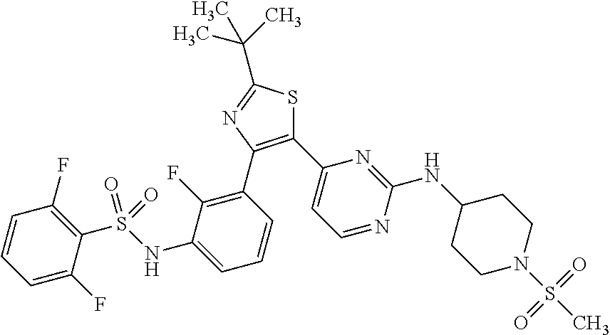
S1C(C(C)(C)C)=NC(C2=C(F)C(NS(C3=C(F)C=CC=C3F)(=O)=O)=CC=C2)=C1C1=CC=NC(NC2CCN(S(C)(=O)=O)CC2)=N1
